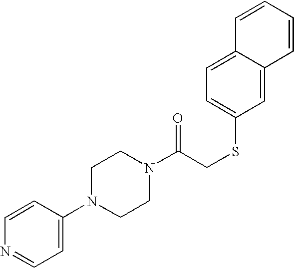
C1(N2CCN(C(CSC3=CC=C4C(=C3)C=CC=C4)=O)CC2)=CC=NC=C1
